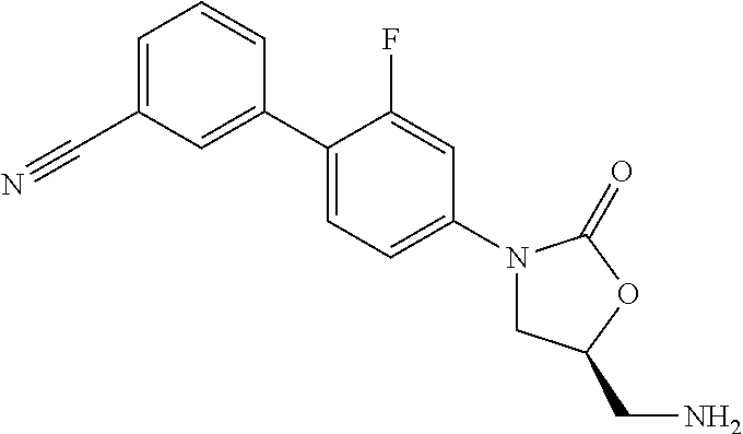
C1=C(C#N)C=C(C2=CC=C(N3CC(CN)OC3=O)C=C2F)C=C1
